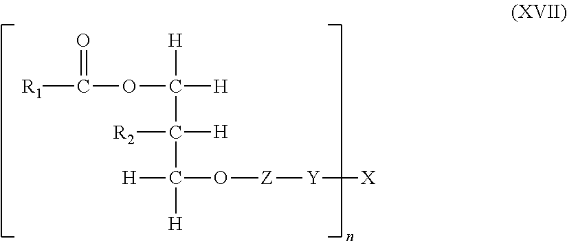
O(C([H])([H])C([R2])([H])C([H])(O[Z][Y][X])[H])C([R1])=O
